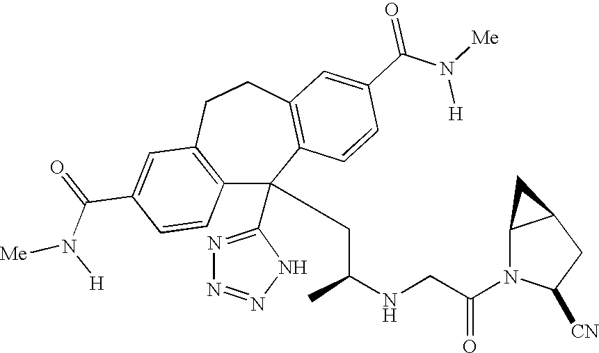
C1(C(=O)N([H])[Me])=CC2=C(C=C1)C(C1=NN=NN1)(CC(NCC(N1C([CN])CC3C1C3)=O)C)C1=C(CC2)C=C(C(N([Me])[H])=O)C=C1
